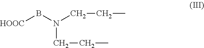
[HOOC]BN(CCC)CCC
